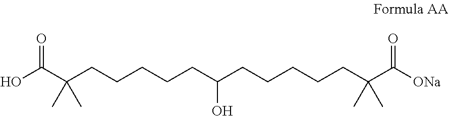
OC(C(CCCCCC(CCCCCC(C([ONa])=O)(C)C)O)(C)C)=O
